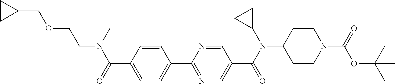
C1(C(=O)N(CCOCC2CC2)C)=CC=C(C2=NC=C(C(N(C3CC3)C3CCN(C(=O)OC(C)(C)C)CC3)=O)C=N2)C=C1
